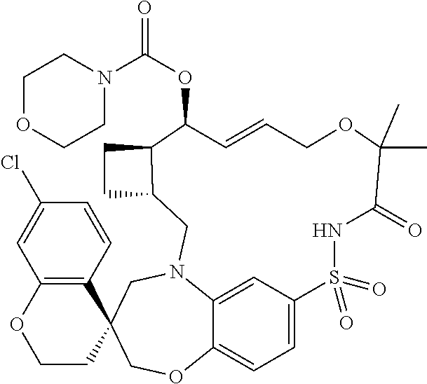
C12=CC=C3C=C1N(CC1(CO2)C2=C(OCC1)C=C(Cl)C=C2)CC1C(CC1)C(OC(N1CCOCC1)=O)C=CCOC(C)(C)C(=O)NS3(=O)=O
